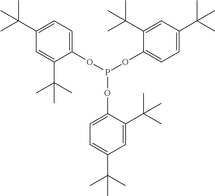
C1=C(C(C)(C)C)C=C(C(C)(C)C)C(OP(OC2=CC=C(C(C)(C)C)C=C2C(C)(C)C)OC2=CC=C(C(C)(C)C)C=C2C(C)(C)C)=C1
